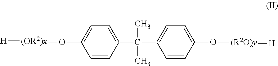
[H][(OR2)x]OC1=CC=C(C(C2=CC=C(O[(R2O)y][H])C=C2)(C)C)C=C1
